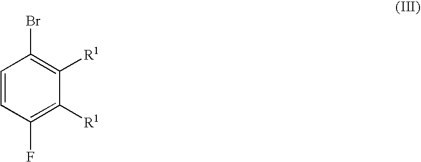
C1=CC(F)=C([R1])C([R1])=C1Br
